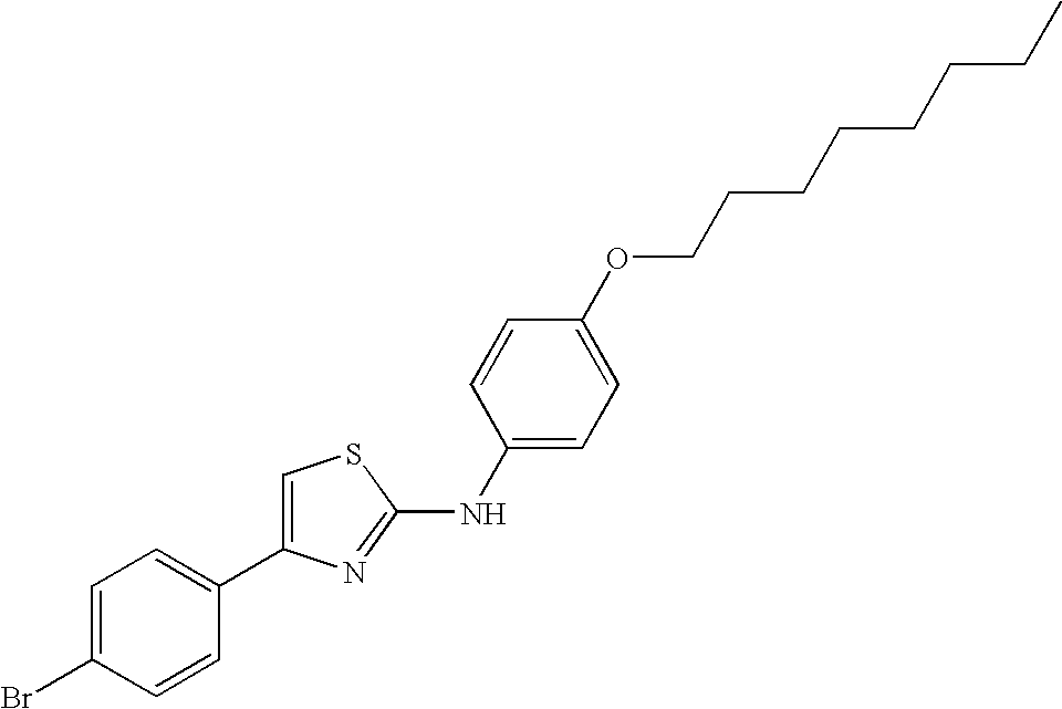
C1=C(Br)C=CC(C2=CSC(NC3=CC=C(OCCCCCCCC)C=C3)=N2)=C1
